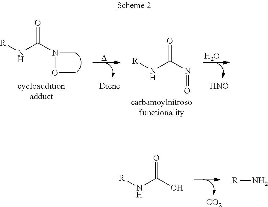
O=C(N[R])O.[CO2].[R]N.O=C(N[R])N=O.O.[HNO].O=C(N(OC)C)N[R].[D]
